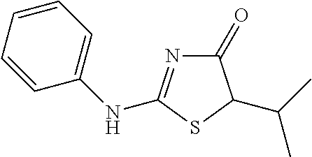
C1(=O)N=C(NC2=CC=CC=C2)SC1C(C)C
